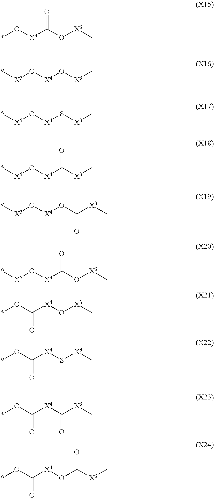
*O[X4]C(O[X3]C)=O.*[X5]O[X4]O[X3]C.*[X5]O[X4]S[X3]C.*[X5]O[X4]C([X3]C)=O.*[X5]O[X4]OC([X3]C)=O.*[X5]O[X4]C(O[X3]C)=O.*OC([X4]O[X3]C)=O.*OC([X4]S[X3]C)=O.*OC([X4]C([X3]C)=O)=O.*OC([X4]OC([X3]C)=O)=O
